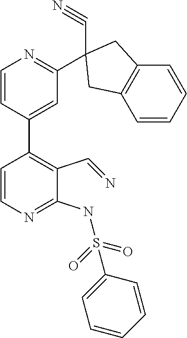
C1=CN=C(NS(C2=CC=CC=C2)(=O)=O)C(C=N)=C1C1=CC(C2(C#N)CC3=C(C=CC=C3)C2)=NC=C1
